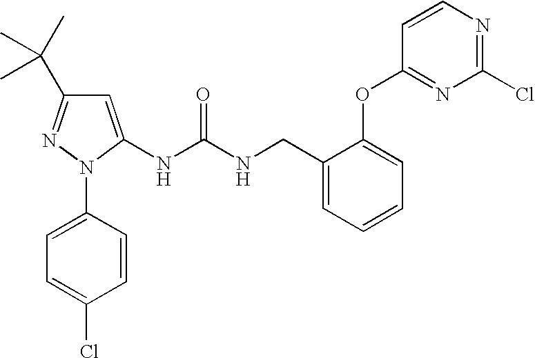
C1=C(NC(=O)NCC2=CC=CC=C2OC2=NC(Cl)=NC=C2)N(C2=CC=C(Cl)C=C2)N=C1C(C)(C)C
